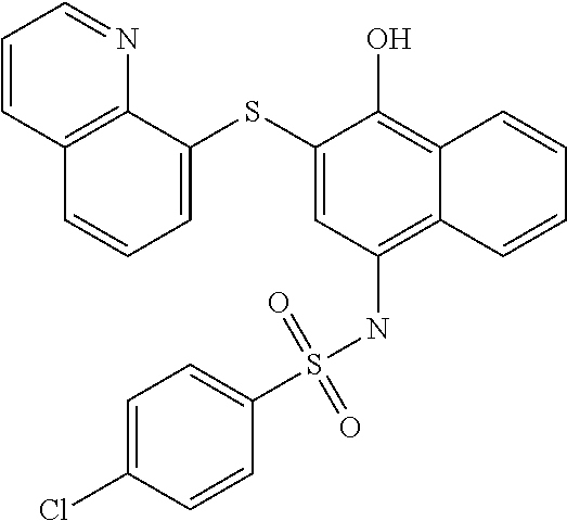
C12=C(NS(C3=CC=C(Cl)C=C3)(=O)=O)C=C(SC3=CC=CC4=C3N=CC=C4)C(O)=C1C=CC=C2
